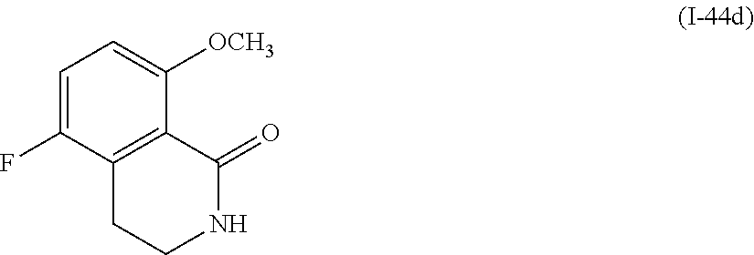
C1=C(F)C2=C(C([OCH3])=C1)C(=O)NCC2
